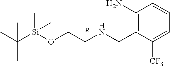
C1(N)=C(CNC(CO[Si](C(C)(C)C)(C)C)C)C([CF3])=CC=C1.[R]
